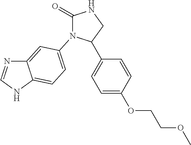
C1(=O)NCC(C2=CC=C(OCCOC)C=C2)N1C1=CC=C2C(=C1)N=CN2
